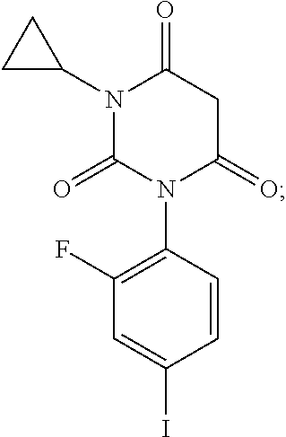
N1(C2CC2)C(=O)N(C2=C(F)C=C(I)C=C2)C(=O)CC1=O
